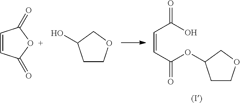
C(=CC(=O)OC1CCOC1)C(=O)O.C1=CC(=O)OC1=O.C1COCC1O
